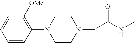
C1=CC(N2CCN(CC(=O)NC)CC2)=C([OMe])C=C1
